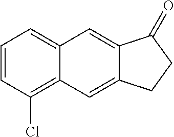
C1=CC(Cl)=C2C(=C1)C=C1C(=C2)CCC1=O
